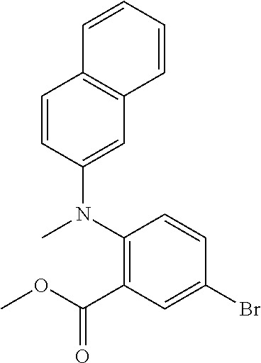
N(C1=C(C(OC)=O)C=C(Br)C=C1)(C1=CC2=C(C=C1)C=CC=C2)C
